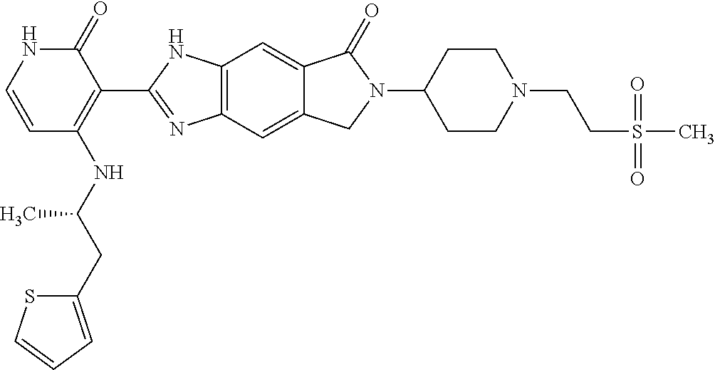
C12=C(C=C3C(=C1)C(=O)N(C1CCN(CCS(=O)(=O)C)CC1)C3)N=C(C1=C(NC(CC3=CC=CS3)C)C=CNC1=O)N2
